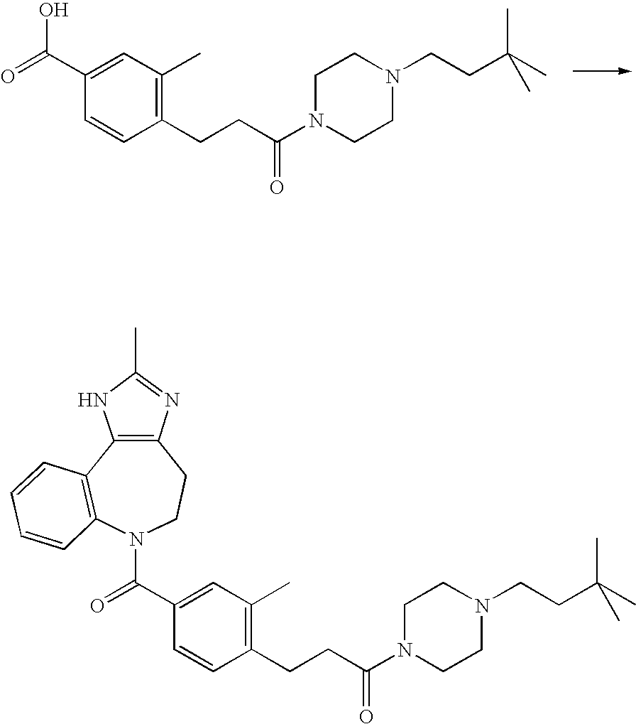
C1(CCC(N2CCN(CCC(C)(C)C)CC2)=O)=C(C)C=C(C(=O)O)C=C1.C12=C(C3=C(N(C(=O)C4=CC(C)=C(CCC(N5CCN(CCC(C)(C)C)CC5)=O)C=C4)CC1)C=CC=C3)NC(C)=N2
